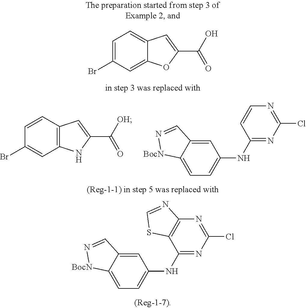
C12=C(C=CC(Br)=C1)C=C(C([OH])=O)N2.C1=C2C(=CC=C1NC1=NC(Cl)=NC=C1)[BocN]N=C2.C12=CC(Br)=CC=C1C=C(C(O)=O)O2.C1=C2C(=CC=C1NC1=NC(Cl)=NC3=C1SC=N3)[BocN]N=C2
